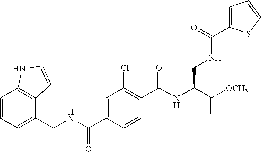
C1=CC=C(CNC(C2=CC(Cl)=C(C(NC(C([OCH3])=O)CNC(=O)C3=CC=CS3)=O)C=C2)=O)C2=C1NC=C2
